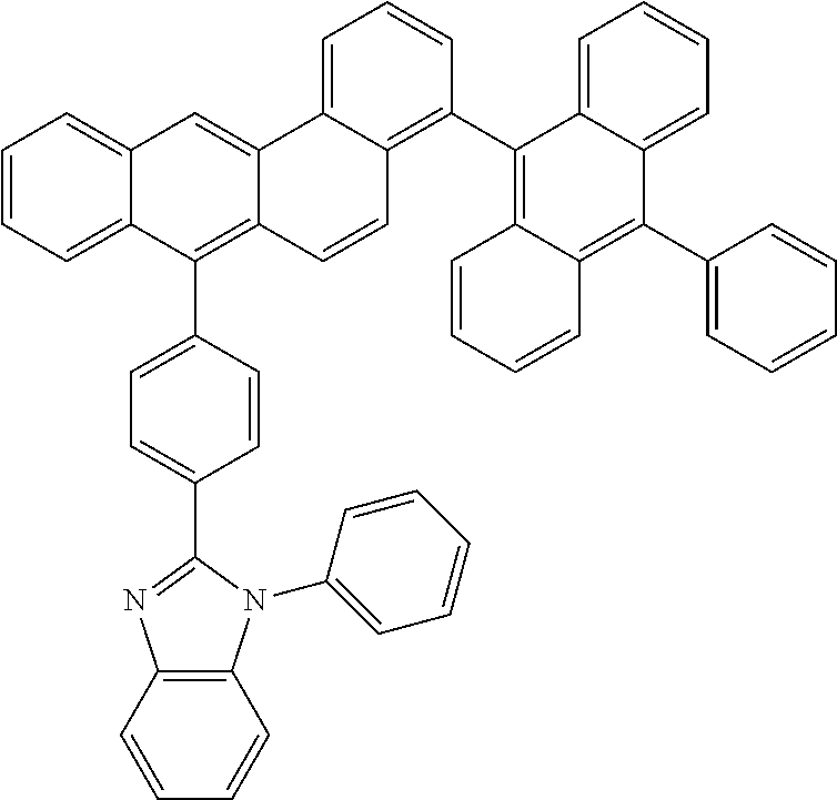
C1=CC2=C(C=C1)N(C1=CC=CC=C1)C(C1=CC=C(C3=C4C(=CC5=CC=CC=C35)C3=CC=CC(C5=C6C(=C(C7=CC=CC=C7)C7=CC=CC=C57)C=CC=C6)=C3C=C4)C=C1)=N2
